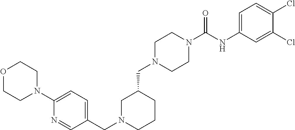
C1N(CC2CCCN(CC3=CC=C(N4CCOCC4)N=C3)C2)CCN(C(NC2=CC=C(Cl)C(Cl)=C2)=O)C1
